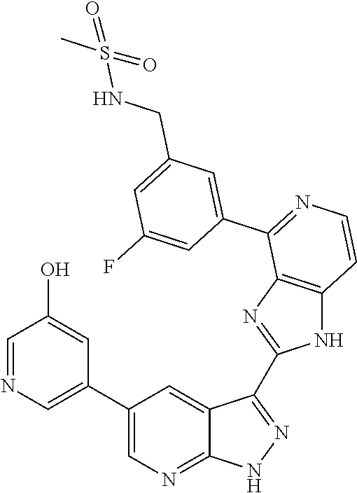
C1=NC=C(C2=CN=C3C(=C2)C(C2=NC4=C(N2)C=CN=C4C2=CC(CNS(C)(=O)=O)=CC(F)=C2)=N[N H]3)C=C1O
